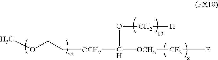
COCC[OCH2]C([OCH2][CF2]F)OC[H]
